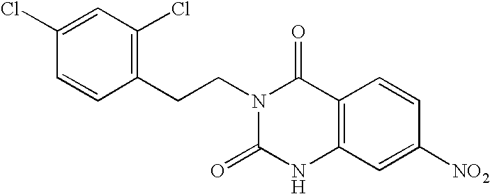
C1=C(Cl)C=CC(CCN2C(=O)C3=C(NC2=O)C=C([NO2])C=C3)=C1Cl
